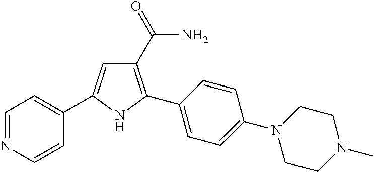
C1(C(=O)N)=C(C2=CC=C(N3CCN(C)CC3)C=C2)NC(C2=CC=NC=C2)=C1
